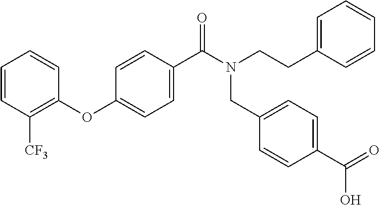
C1=CC([CF3])=C(OC2=CC=C(C(N(CCC3=CC=CC=C3)CC3=CC=C(C(O)=O)C=C3)=O)C=C2)C=C1
